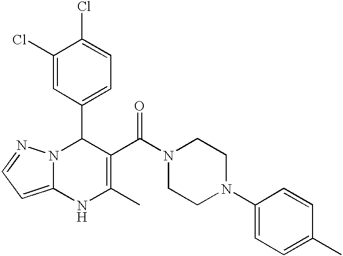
C1(Cl)=CC(C2N3C(=CC=N3)NC(C)=C2C(N2CCN(C3=CC=C(C)C=C3)CC2)=O)=CC=C1Cl
